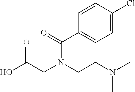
C1=C(Cl)C=CC(C(=O)N(CCN(C)C)CC(O)=O)=C1
